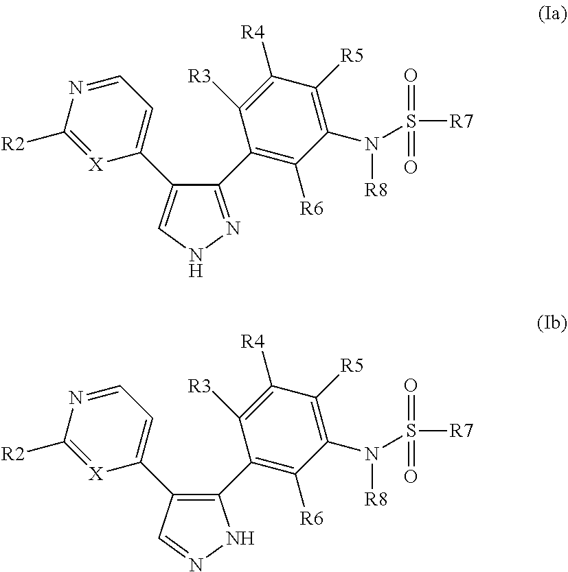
C1(C2=C([R6])C(N(S(=O)(=O)[R7])[R8])=C([R5])C([R4])=C2[R3])=NNC=C1C1=CC=NC([R2])=[X]1.C1(C2=C([R6])C(N(S(=O)(=O)[R7])[R8])=C([R5])C([R4])=C2[R3])=C(C2=CC=NC([R2])=[X]2)C=NN1
